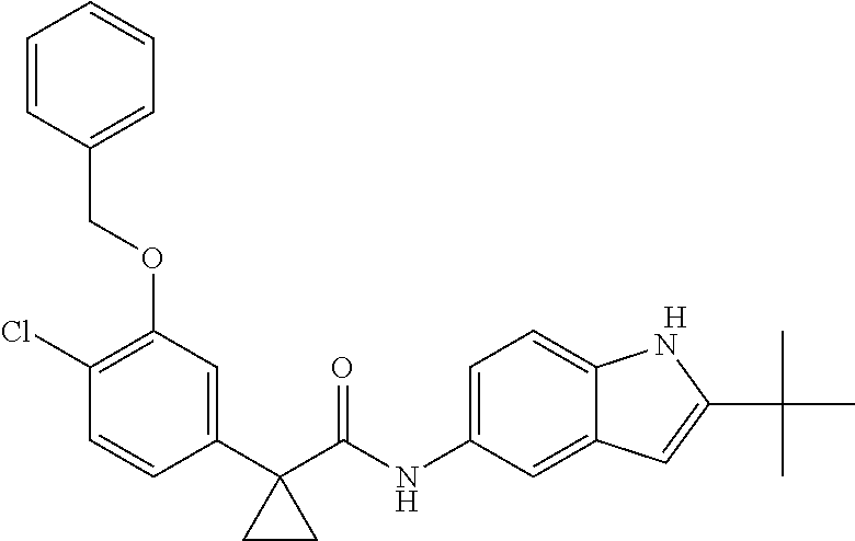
[H].C1(Cl)=C(OCC2=CC=CC=C2)C=C(C2(C(NC3=CC=C4C(=C3)C=C(C(C)(C)C)N4)=O)CC2)C=C1
